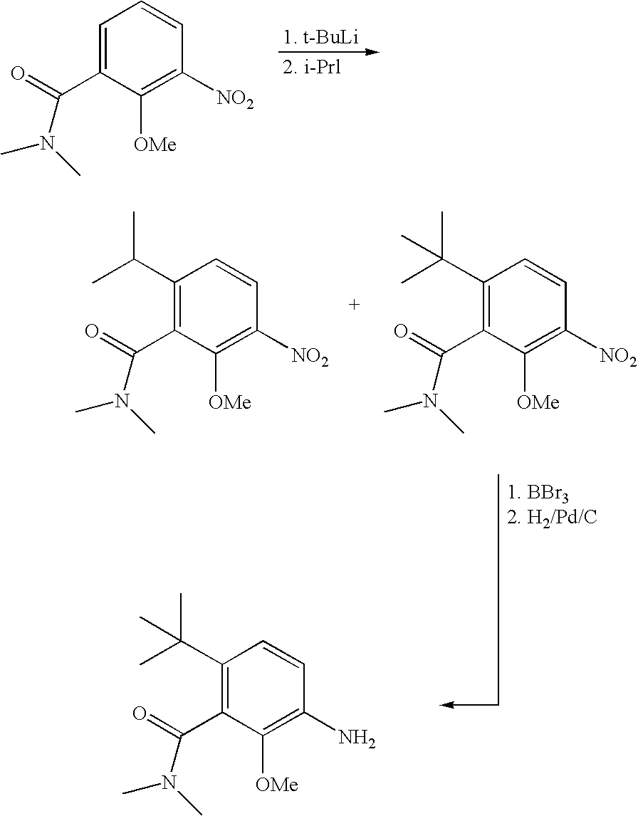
C1=C(C(=O)N(C)C)C([OMe])=C([NO2])C=C1.C1(C(C)C)=C(C(=O)N(C)C)C([OMe])=C([NO2])C=C1.C1(C(C)(C)C)=C(C(=O)N(C)C)C([OMe])=C([NO2])C=C1.C1(C(C)(C)C)=C(C(=O)N(C)C)C([OMe])=C(N)C=C1
